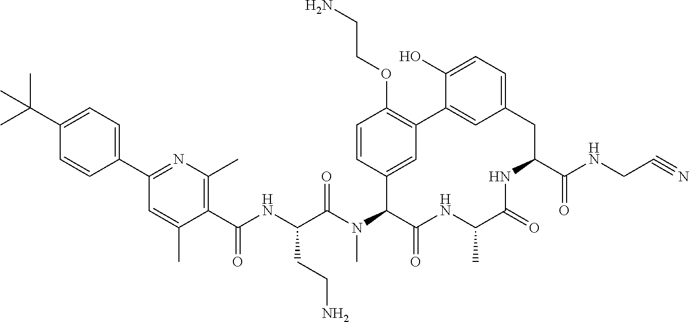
C1(C(NC(C(N(C2C(=O)NC(C)C(=O)NC(C(NCC#N)=O)CC3=CC=C(O)C(=C3)C3=C(OCCN)C=CC2=C3)C)=O)CCN)=O)=C(C)N=C(C2=CC=C(C(C)(C)C)C=C2)C=C1C
